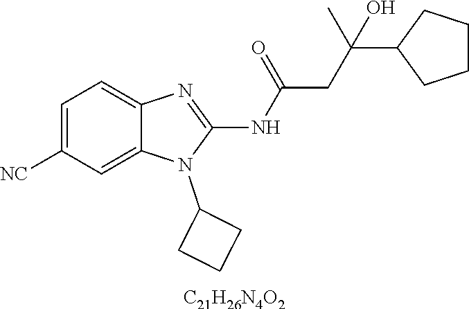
C1=C([NC])C=C2C(=C1)N=C(NC(CC(C1CCCC1)(C)O)=O)N2C1CCC1.[C21H26N4O2]
